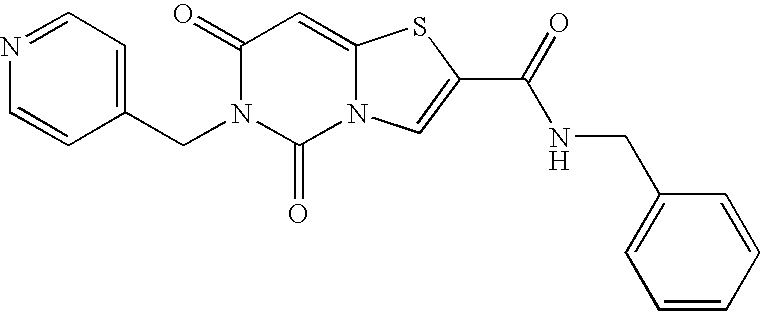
C1(=O)N(CC2=CC=NC=C2)C(=O)N2C(=C1)SC(C(=O)NCC1=CC=CC=C1)=C2
